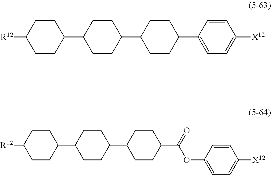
C1=C(C2CCC(C3CCC(C4CCC([R12])CC4)CC3)CC2)C=CC([X12])=C1.C1=C(OC(C2CCC(C3CCC(C4CCC([R12])CC4)CC3)CC2)=O)C=CC([X12])=C1
